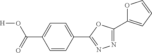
N1=C(C2=CC=CO2)OC(C2=CC=C(C(O[H])=O)C=C2)=N1
